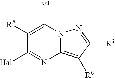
C1([Hal])=NC2=C([R6])C([R3])=NN2C([Y1])=C1[R5]
